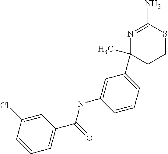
C1(C2(C)N=C(N)SCC2)=CC=CC(NC(C2=CC=CC(Cl)=C2)=O)=C1
